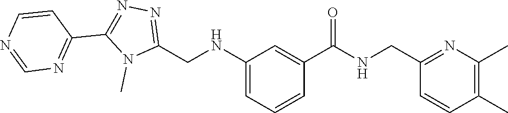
C1(NCC2=NN=C(C3=NC=NC=C3)N2C)=CC=CC(C(NCC2=NC(C)=C(C)C=C2)=O)=C1
